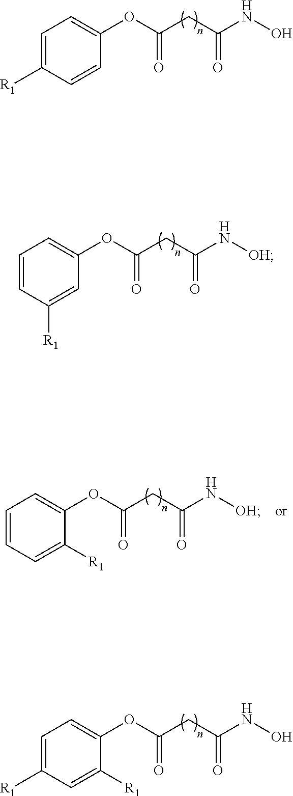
C1=C([R1])C=CC(OC(CC(NO)=O)=O)=C1.C1=CC([R1])=CC(OC(CC(N[OH])=O)=O)=C1.C1=CC=C([R1])C(OC(CC(N[OH])=O)=O)=C1.C1=C([R1])C=C([R1])C(OC(CC(NO)=O)=O)=C1
